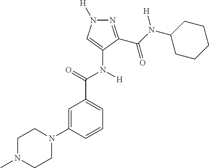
N1=C(C(N(C2CCCCC2)[H])=O)C(N(C(C2=CC=CC(N3CCN(C)CC3)=C2)=O)[H])=CN1[H]
